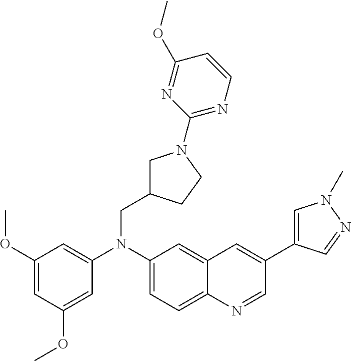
C1(OC)=CC(OC)=CC(N(C2=CC=C3C(=C2)C=C(C2=CN(C)N=C2)C=N3)CC2CN(C3=NC=CC(OC)=N3)CC2)=C1
